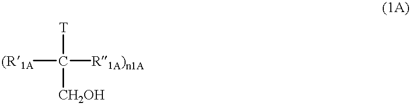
[(R1A]C([CH2OH])([T])[R1A)n1A]
